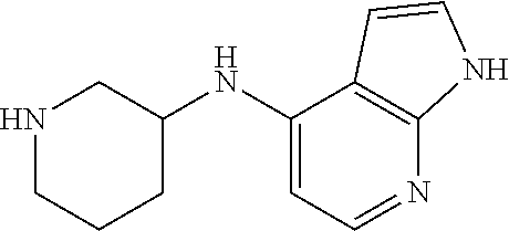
C1(NC2CNCCC2)=CC=NC2=C1C=CN2
